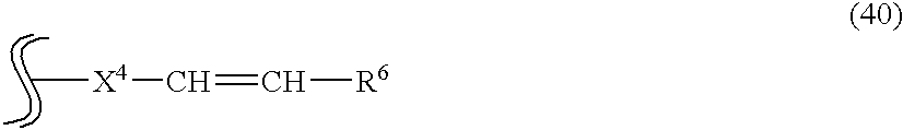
C[X4]C=C[R6]
